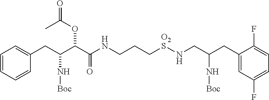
C1=CC=CC(CC(C(C(NCCC[O2S]NCC(CC2=CC(F)=CC=C2F)N[Boc])=O)OC(=O)C)N[Boc])=C1
